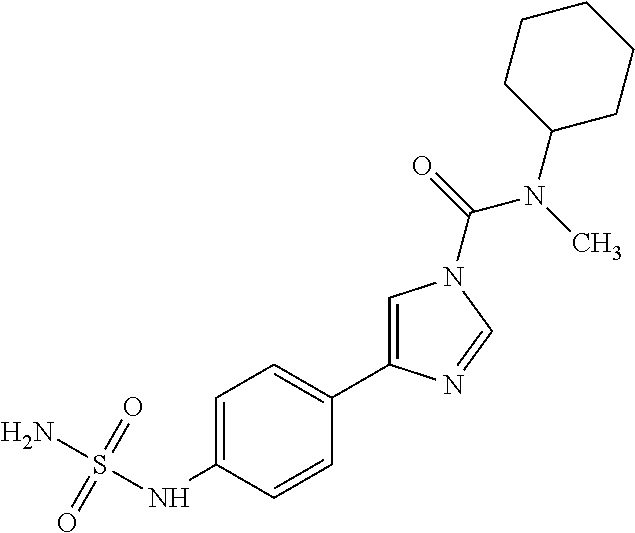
NS(NC1=CC=C(C2=CN(C(=O)N(C)C3CCCCC3)C=N2)C=C1)(=O)=O
